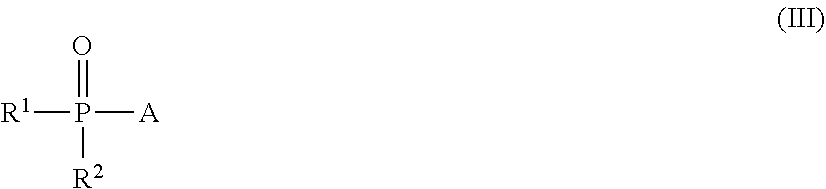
[R1]P([A])(=O)[R2]
